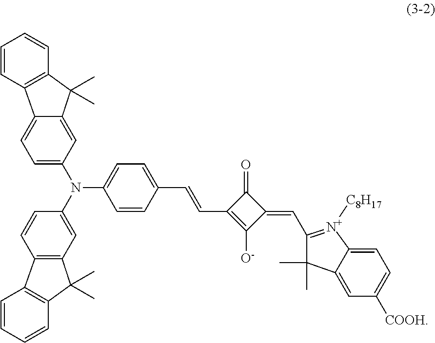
C1=C(N(C2=CC3=C(C=C2)C2=C(C3(C)C)C=CC=C2)C2=CC=C(C=CC3=C([O-])C(=CC4=[N+]([C8H17])C5=CC=C([COOH])C=C5C4(C)C)C3=O)C=C2)C=C2C(=C1)C1=C(C2(C)C)C=CC=C1
